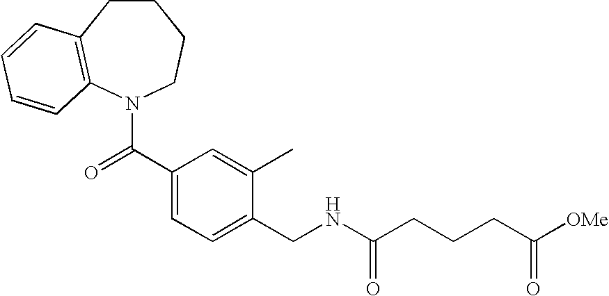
C1CC2=C(N(C(C3=CC=C(CNC(CCCC([OMe])=O)=O)C(C)=C3)=O)CC1)C=CC=C2
